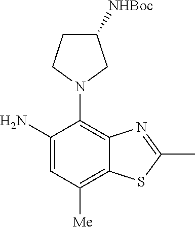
C1(N)=CC([Me])=C2C(=C1N1CC([NHBoc])CC1)N=C(C)S2
